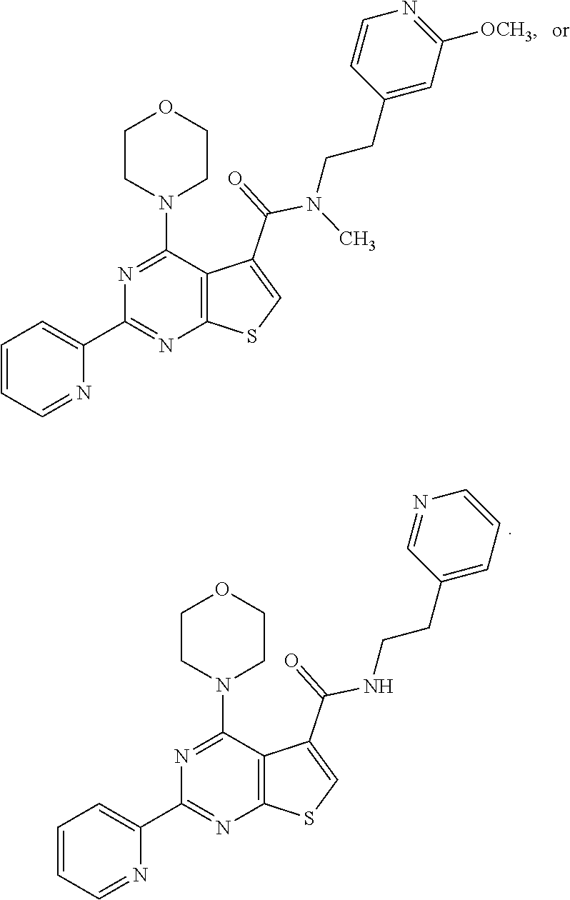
N1=C(N2CCOCC2)C2=C(N=C1C1=CC=CC=N1)SC=C2C(=O)N(CCC1=CC([OCH3])=NC=C1)C.N1=C(N2CCOCC2)C2=C(N=C1C1=CC=CC=N1)SC=C2C(=O)NCCC1=CC=CN=C1
